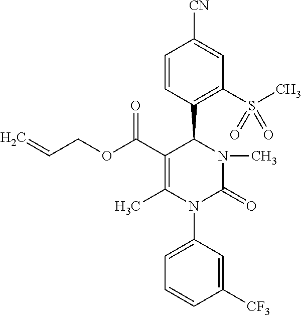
C=CCOC(C1=C(C)N(C2=CC=CC([CF3])=C2)C(=O)N(C)C1C1=C(S(C)(=O)=O)C=C([CN])C=C1)=O
